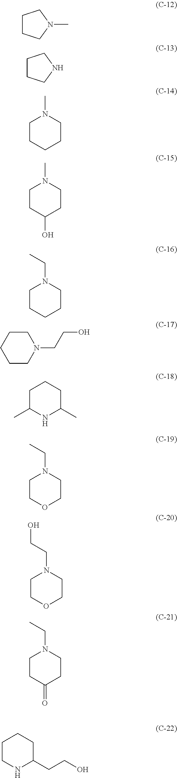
C1CCN(C)C1.C1CCNC1.C1CCCCN1C.C1CC(O)CCN1C.C1CCCCN1CC.C1CCCCN1CCO.C1C(C)NC(C)CC1.C1COCCN1CC.C1COCCN1CCO.C1CC(=O)CCN1CC.C1CNC(CCO)CC1
